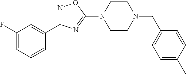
N1=C(C2=CC(F)=CC=C2)N=C(N2CCN(CC3=CC=C(C)C=C3)CC2)O1
